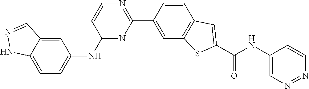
C1=CC(C2=NC=CC(NC3=CC=C4C(=C3)C=NN4)=N2)=CC2=C1C=C(C(NC1=CN=NC=C1)=O)S2
